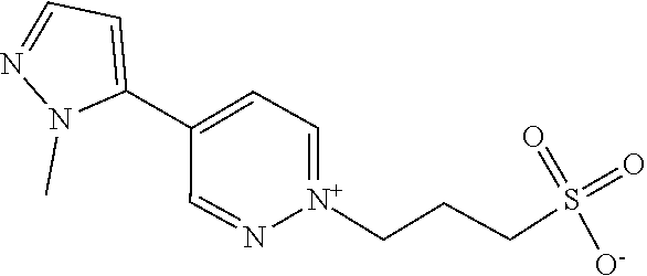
C1=NN(C)C(C2=CC=[N+](CCCS(=O)(=O)[O-])N=C2)=C1
